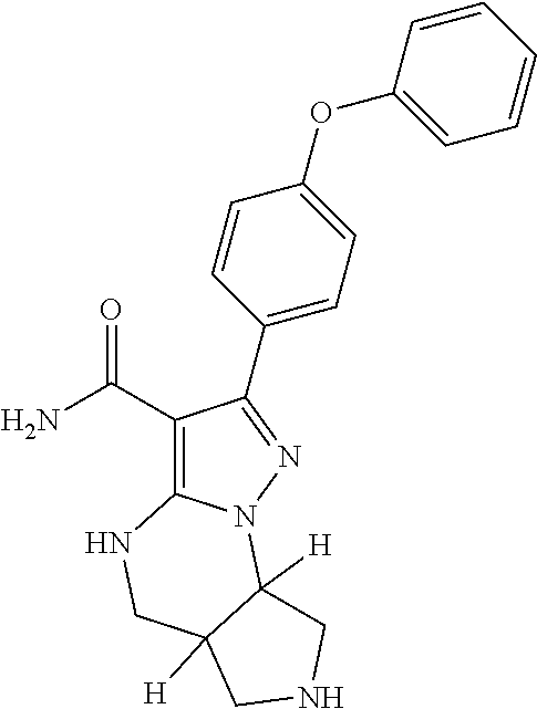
C1(C(N)=O)=C2N(N=C1C1=CC=C(OC3=CC=CC=C3)C=C1)C1([H])C([H])(CN2)CNC1
